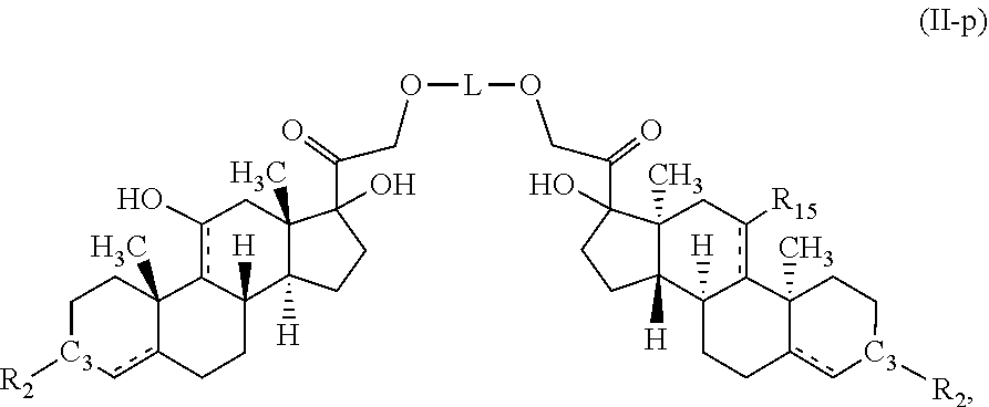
c1c2CCC3([H])C4([H])CCC(O)(C(CO[L]OCC(C5(O)C6(C)Cc(O)c7C8(C)c(c[C3]([R2])CC8)CCC7([H])C6([H])CC5)=O)=O)C4(C)Cc([R15])c3C2(C)CC[C3]1[R2]
